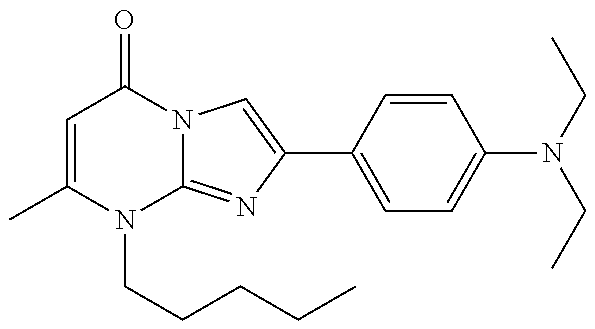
C1=C(C)N(CCCCC)C2=NC(C3=CC=C(N(CC)CC)C=C3)=CN2C1=O
